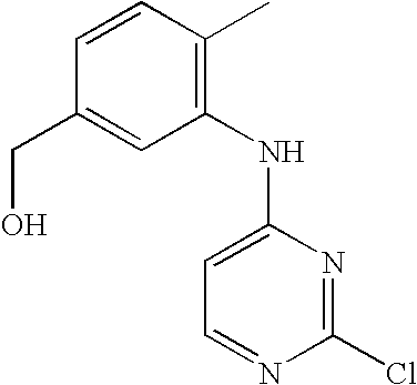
C1(NC2=CC=NC(Cl)=N2)=C(C)C=CC(CO)=C1
